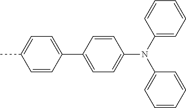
C1(N(C2=CC=CC=C2)C2=CC=CC=C2)=CC=C(C2=CC=C(C)C=C2)C=C1
